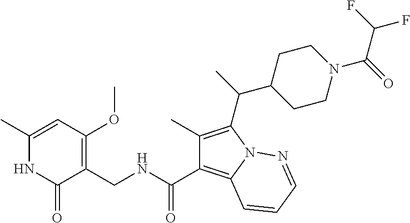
C1(C)=CC(OC)=C(CNC(C2=C3N(C(C(C)C4CCN(C(C(F)F)=O)CC4)=C2C)N=CC=C3)=O)C(=O)N1
